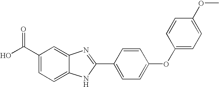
C1(C(O)=O)=CC=C2C(=C1)N=C(C1=CC=C(OC3=CC=C(OC)C=C3)C=C1)N2
